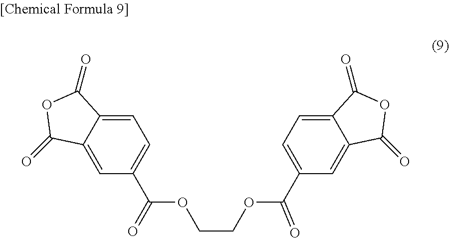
C12=CC(C(OCCOC(C3=CC=C4C(=C3)C(=O)OC4=O)=O)=O)=CC=C1C(=O)OC2=O
